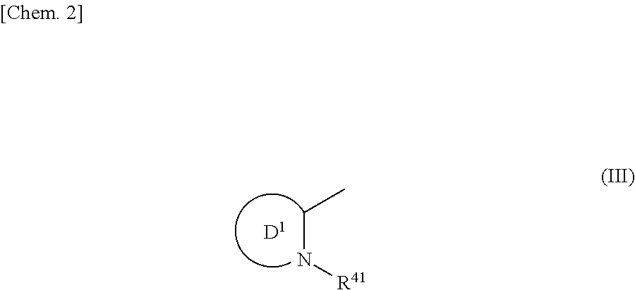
CCN[R41]
